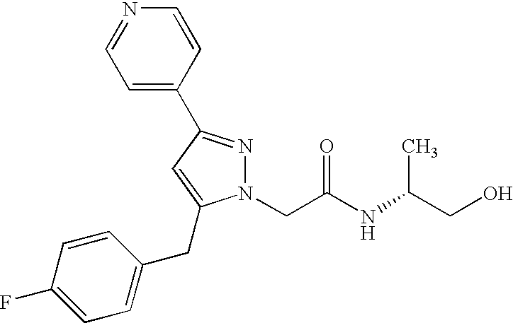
C1=C(C2=NN(CC(NC(CO)C)=O)C(CC3=CC=C(F)C=C3)=C2)C=CN=C1
